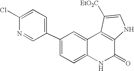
C1(C2=CC=C(Cl)N=C2)=CC=C2C(=C1)C1=C(C(=O)N2)NC=C1[EtO2C]
